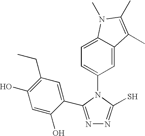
C1=C2C(=CC(N3C(S)=NN=C3C3=CC(CC)=C(O)C=C3O)=C1)C(C)=C(C)N2C
